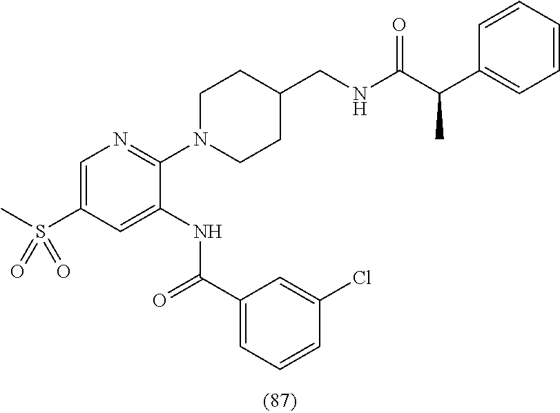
C1=C(S(C)(=O)=O)C=C(NC(C2=CC=CC(Cl)=C2)=O)C(N2CCC(CNC(C(C3=CC=CC=C3)C)=O)CC2)=N1
